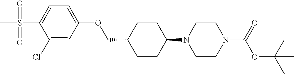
C1CC(N2CCN(C(OC(C)(C)C)=O)CC2)CCC1COC1=CC=C(S(=O)(=O)C)C(Cl)=C1
